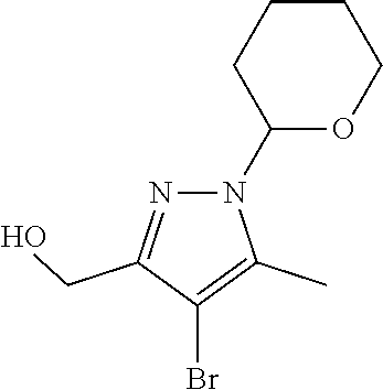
N1=C(CO)C(Br)=C(C)N1C1OCCCC1
